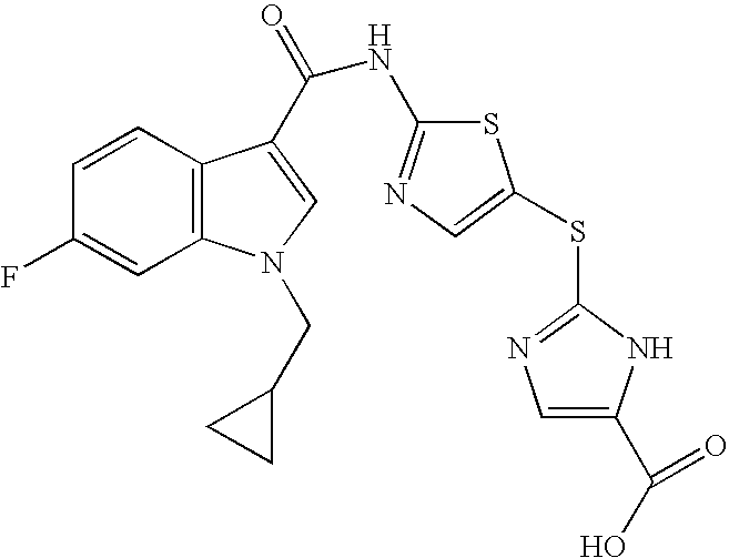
C1(F)=CC2=C(C=C1)C(C(NC1=NC=C(SC3=NC=C(C(O)=O)N3)S1)=O)=CN2CC1CC1
